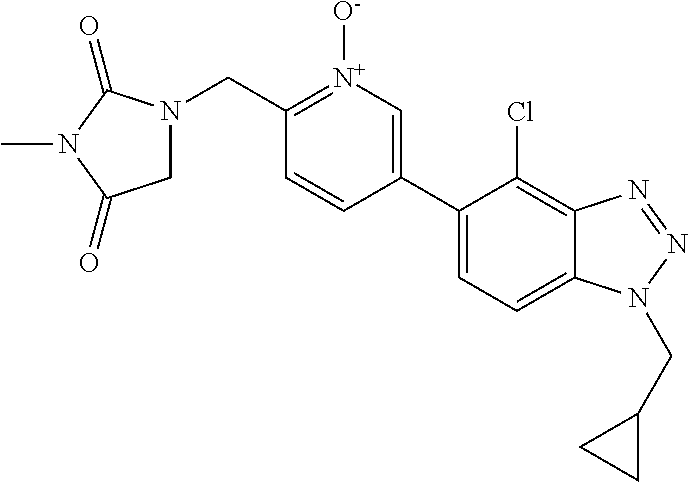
C1=C(C2=C[N+]([O-])=C(CN3CC(=O)N(C)C3=O)C=C2)C(Cl)=C2C(=C1)N(CC1CC1)N=N2
